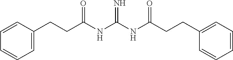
C1=C(CCC(NC(NC(CCC2=CC=CC=C2)=O)=N)=O)C=CC=C1
